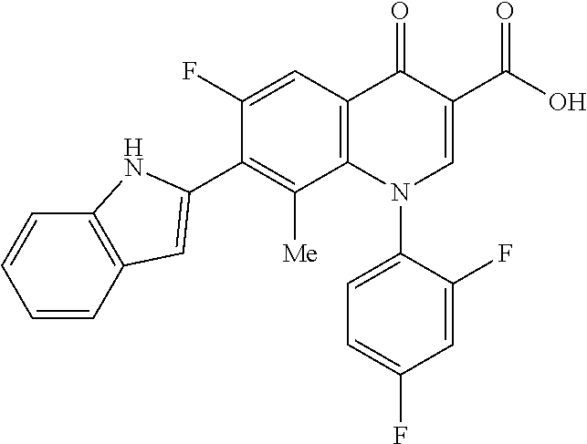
C1=CC2=C(C=C1)NC(C1=C([Me])C3=C(C=C1F)C(=O)C(C(O)=O)=CN3C1=CC=C(F)C=C1F)=C2
